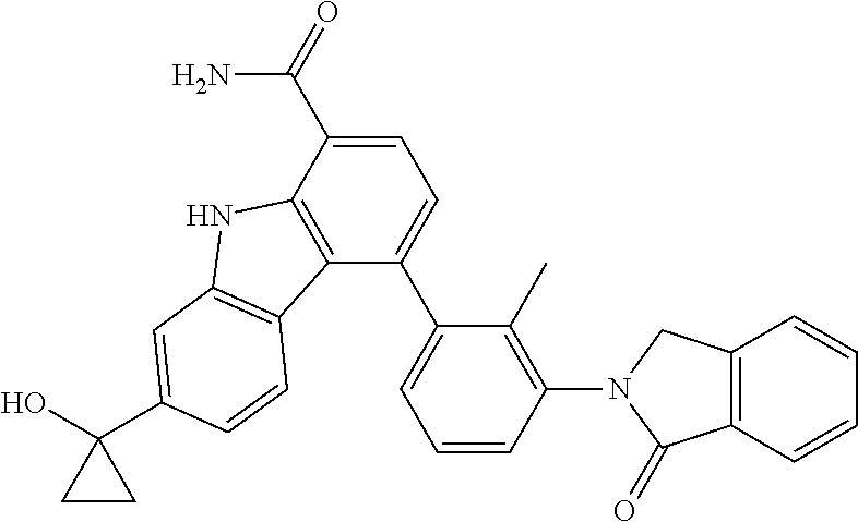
C1=C(C(=O)N)C2=C(C(C3=CC=CC(N4C(=O)C5=C(C4)C=CC=C5)=C3C)=C1)C1=C(N2)C=C(C2(O)CC2)C=C1
